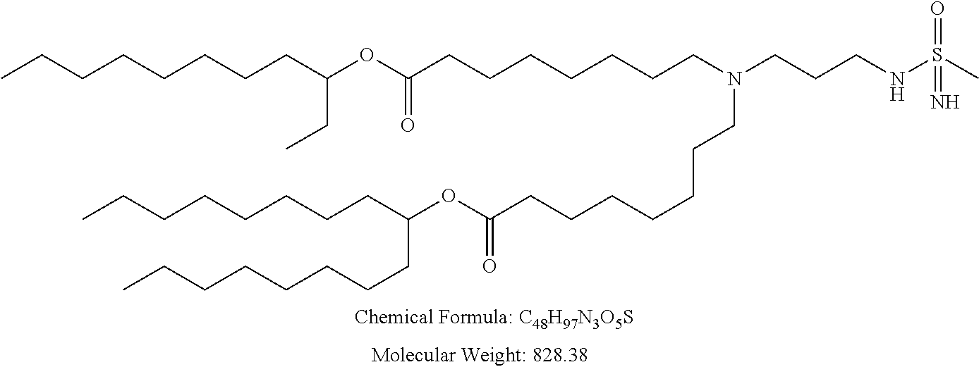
O=S(C)(NCCCN(CCCCCCCC(=O)OC(CCCCCCCC)CCCCCCCC)CCCCCCCC(=O)OC(CC)CCCCCCCC)=N
